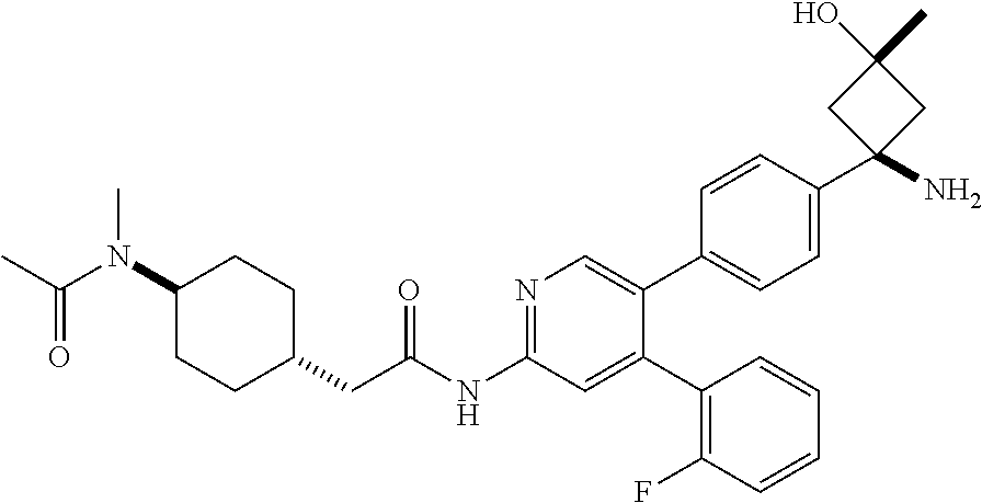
O=C(NC1=NC=C(C2=CC=C(C3(N)CC(C)(O)C3)C=C2)C(C2=C(F)C=CC=C2)=C1)CC1CCC(N(C(C)=O)C)CC1
